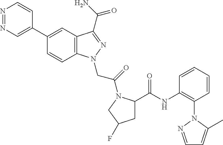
N1=NC=C(C2=CC3=C(C=C2)N(CC(=O)N2C(C(NC4=C(N5C(C)=CC=N5)C=CC=C4)=O)CC(F)C2)N=C3C(N)=O)C=C1
